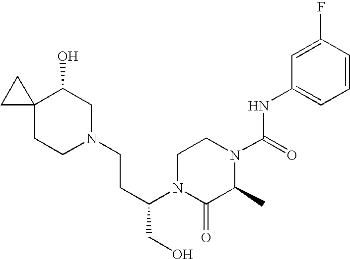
C12(CCN(CCC(N3C(=O)C(C)N(C(NC4=CC=CC(F)=C4)=O)CC3)CO)CC1O)CC2
